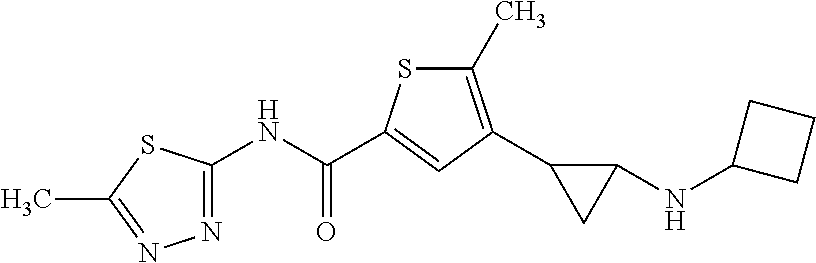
C1(C)=C(C2CC2NC2CCC2)C=C(C(NC2=NN=C(C)S2)=O)S1
